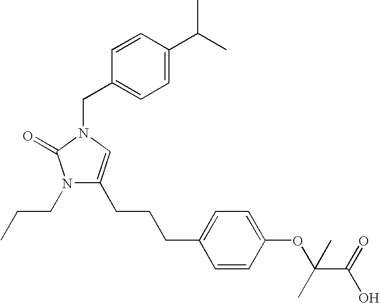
N1(CCC)C(CCCC2=CC=C(OC(C(=O)O)(C)C)C=C2)=CN(CC2=CC=C(C(C)C)C=C2)C1=O
